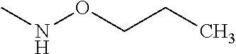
C(CONC)C
